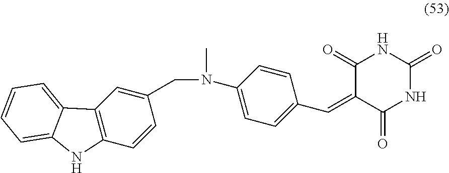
N(C1=CC=C(C=C2C(=O)NC(=O)NC2=O)C=C1)(C)CC1=CC2=C(C=C1)NC1=CC=CC=C21
